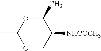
C1(C)OCC([NHCOCH3])C(C)O1
